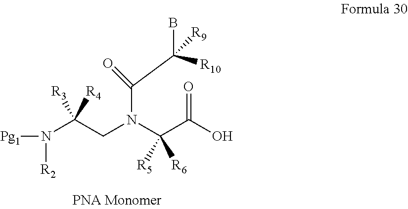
[Pg1]N(C(CN(C(C(O)=O)([R5])[R6])C(C([R10])([R9])B)=O)([R3])[R4])[R2]
